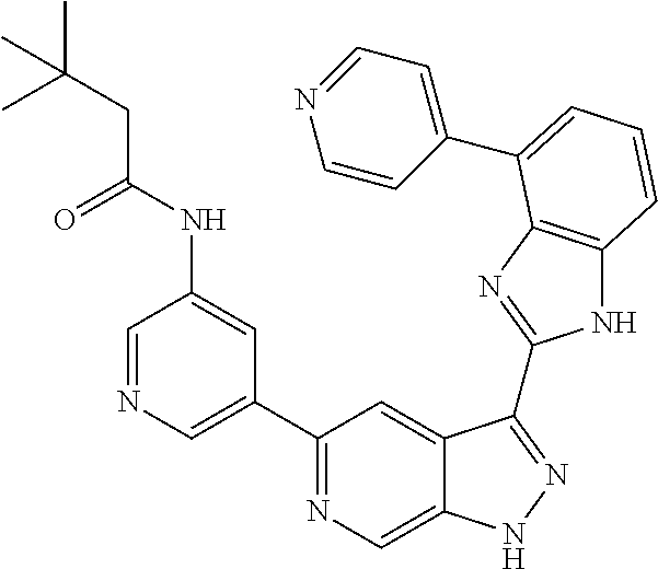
C1=NC=C(C2=NC=C3C(=C2)C(C2=NC4=C(N2)C=CC=C4C2=CC=NC=C2)=NN3)C=C1NC(CC(C)(C)C)=O
